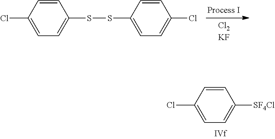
C1=C(Cl)C=CC([SF4Cl])=C1.C1=C(Cl)C=CC(SSC2=CC=C(Cl)C=C2)=C1
